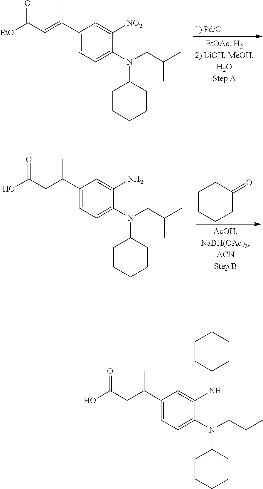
C1(C(=CC([EtO])=O)C)=CC=C(N(C2CCCCC2)CC(C)C)C([NO2])=C1.[1) Pd/C].C1(C(CC(O)=O)C)=CC=C(N(C2CCCCC2)CC(C)C)C(N)=C1.C1CCCC(=O)C1.C1(C(CC(=O)O)C)=CC=C(N(C2CCCCC2)CC(C)C)C(NC2CCCCC2)=C1
